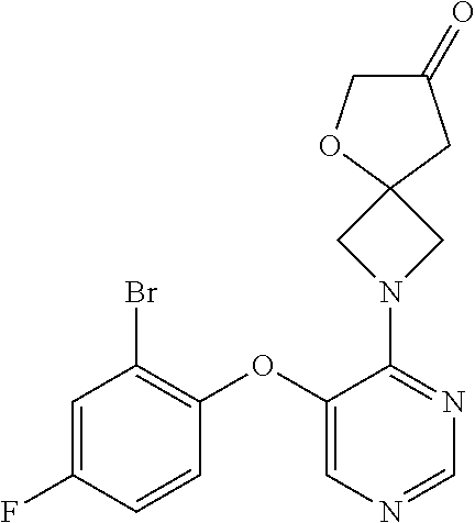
C1(=O)COC2(C1)CN(C1=NC=NC=C1OC1=C(Br)C=C(F)C=C1)C2
